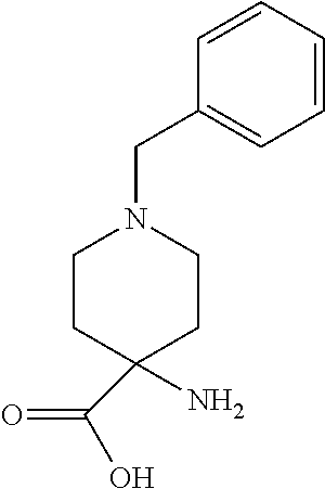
C1CC(N)(C(=O)O)CCN1CC1=CC=CC=C1
